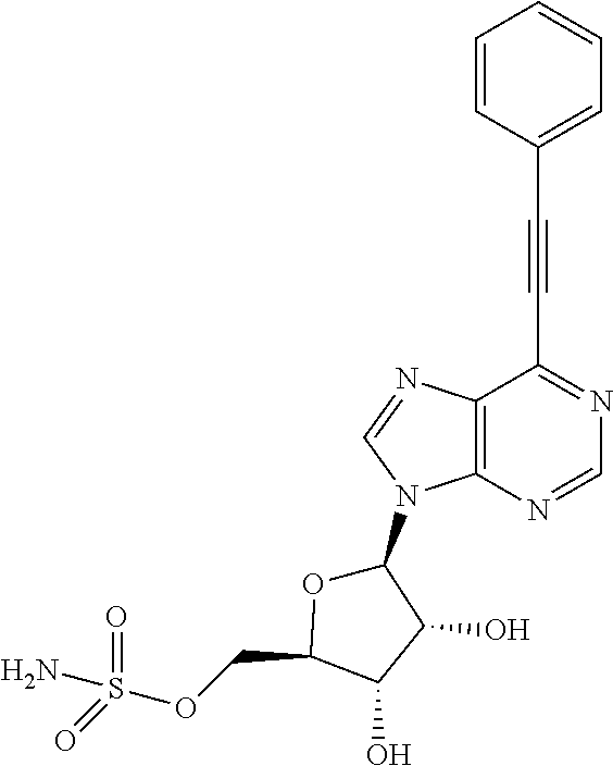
C(C1=NC=NC2=C1N=CN2C1OC(COS(N)(=O)=O)C(O)C1O)#CC1=CC=CC=C1
